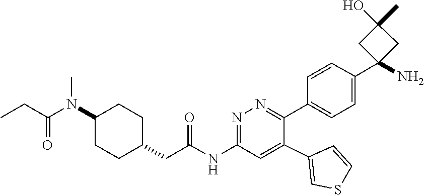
C1=CC(C2(N)CC(C)(O)C2)=CC=C1C1=NN=C(NC(CC2CCC(N(C(=O)CC)C)CC2)=O)C=C1C1=CSC=C1
